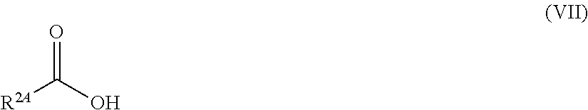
O=C(O)[R2A]
